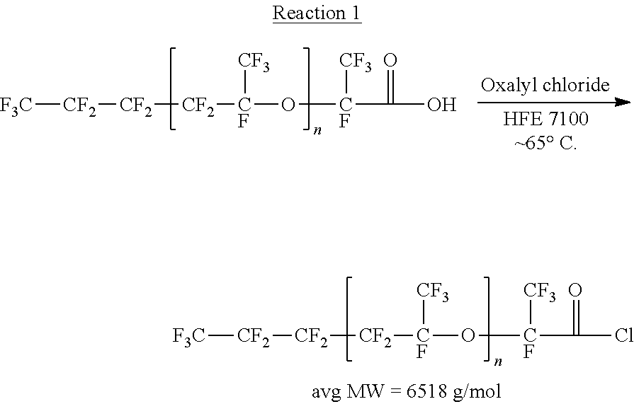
[F3C][CF2][CF2][CF2][CF]([CF3])O[CF]([CF3])C(=O)Cl.[F3C][CF2][CF2][CF2][CF]([CF3])O[CF]([CF3])C(=O)O
